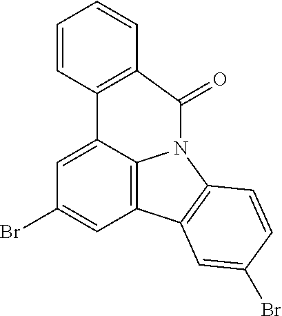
C1=C2C3=C(C=C1Br)C1=C(N3C(=O)C3=C2C=CC=C3)C=CC(Br)=C1
